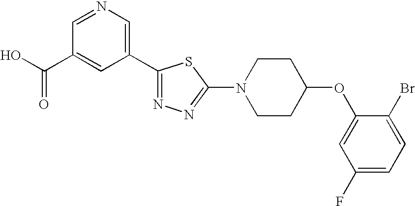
OC(C1=CC(C2=NN=C(N3CCC(OC4=CC(F)=CC=C4Br)CC3)S2)=CN=C1)=O
